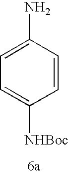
C1=C(N)C=CC([NHBoc])=C1
